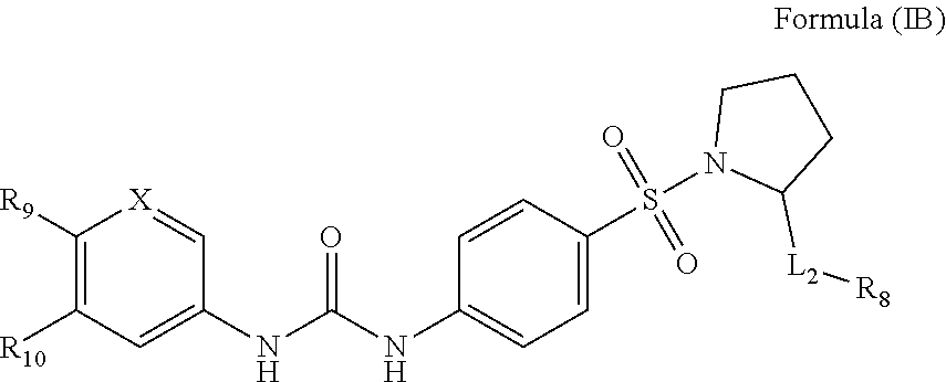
C1([R9])=C([R10])C=C(NC(=O)NC2=CC=C(S(N3C([L2][R8])CCC3)(=O)=O)C=C2)C=[X]1
